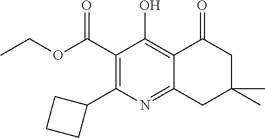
C1(C2CCC2)=C(C(OCC)=O)C(O)=C2C(=N1)CC(C)(C)CC2=O
